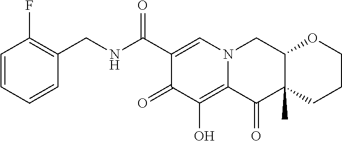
C1=CC=CC(CNC(C2=CN3C(=C(O)C2=O)C(=O)C2(C)C(C3)OCCC2)=O)=C1F
